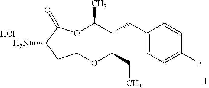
NC1C(=O)OC(C)C(CC2=CC=C(F)C=C2)C(CC)OCC1.Cl
